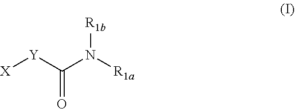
[X][Y]C(N([R1a])[R1b])=O
